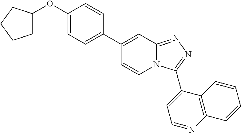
C1(C2=CC=C(OC3CCCC3)C=C2)=CC2=NN=C(C3=CC=NC4=C3C=CC=C4)N2C=C1
